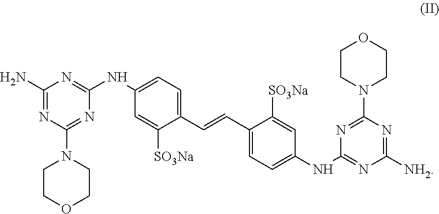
NC1=NC(N2CCOCC2)=NC(NC2=CC=C(C=CC3=CC=C(NC4=NC([NH2])=NC(N5CCOCC5)=N4)C=C3[SO3Na])C([SO3Na])=C2)=N1
